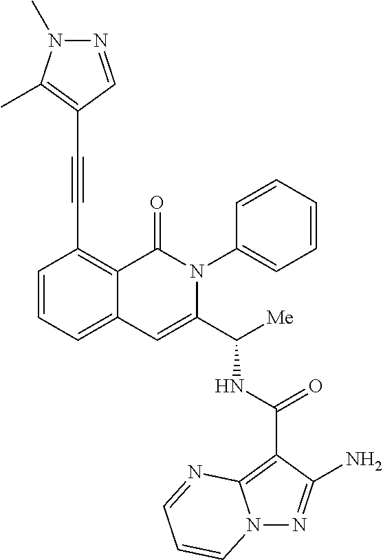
N12N=C(N)C(C(NC(C3=CC4=CC=CC(C#CC5=C(C)N(C)N=C5)=C4C(=O)N3C3=CC=CC=C3)[Me])=O)=C1N=CC=C2
